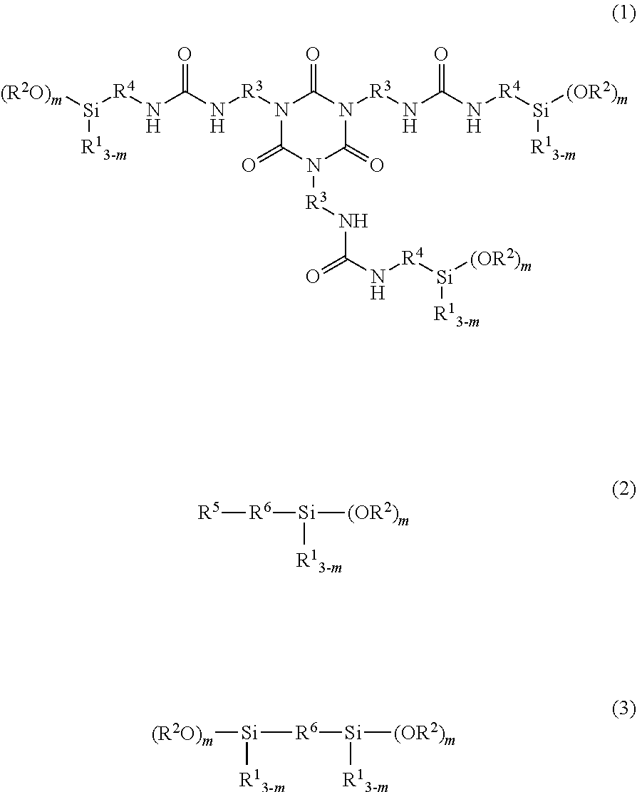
[(R2O)m][Si]([R4]NC(N[R3]N1C(=O)N([R3]NC(N[R4][Si]([(OR2)m])[R13-m])=O)C(=O)N([R3]NC(N[R4][Si]([(OR2)m])[R13-m])=O)C1=O)=O)[R13-m].[R5][R6][Si]([(OR2)m])[R13-m].[Si]([R6][Si]([(OR2)m])[R13-m])([(R2O)m])[R13-m]
